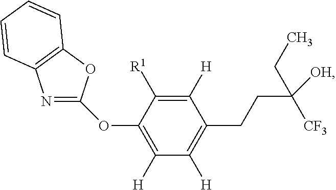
C1([H])=C([R1])C(OC2=NC3=C(O2)C=CC=C3)=C([H])C([H])=C1CCC([OH])(CC)[CF3]
